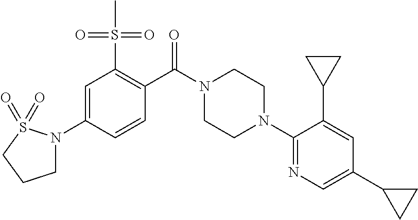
C1=C(N2CCCS2(=O)=O)C=CC(C(N2CCN(C3=NC=C(C4CC4)C=C3C3CC3)CC2)=O)=C1S(C)(=O)=O
